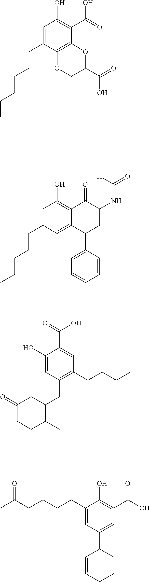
C1=C(CCCCCC)C2=C(C(C(=O)O)=C1O)OC(C(=O)O)CO2.C1=C(CCCCC)C=C2C(=C1O)C(=O)C(NC(=O)[H])CC2C1=CC=CC=C1.C1(O)=CC(CC2CC(=O)CCC2C)=C(CCCC)C=C1C(=O)O.C1(CCCCC(C)=O)=CC(C2C=CCCC2)=CC(C(O)=O)=C1O
